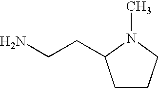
C1CCN(C)C1CCN
